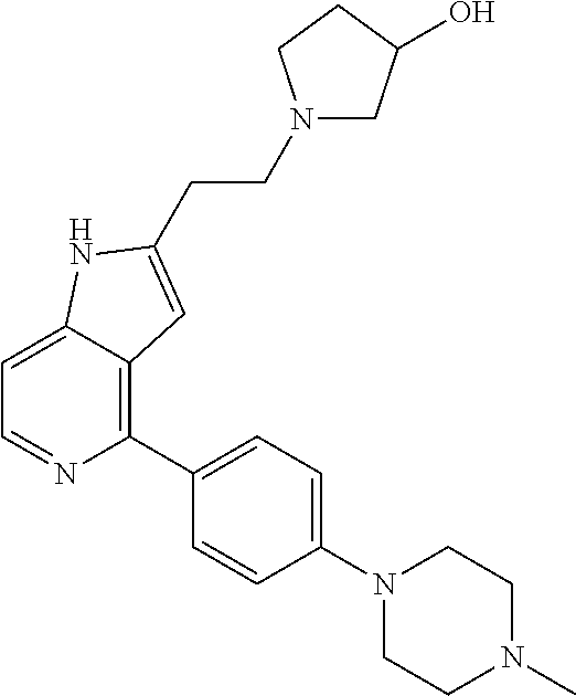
C1=C2C(=C(C3=CC=C(N4CCN(C)CC4)C=C3)N=C1)C=C(CCN1CC(O)CC1)N2
